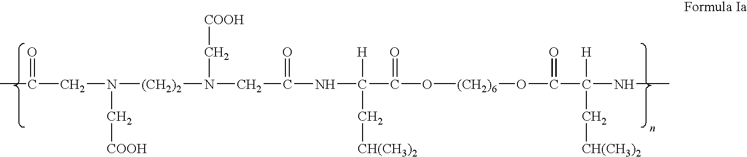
C(CN([(CH2)2]N(CC(NC(C(O[(CH2)6]OC(C(NC)([H])C[CH(CH3)2])=O)=O)([H])C[CH(CH3)2])=O)C[COOH])C[COOH])(C)=O
